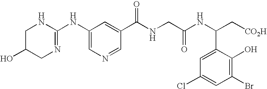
C1(NC2=NCC(O)CN2)=CN=CC(C(NCC(NC(C2=CC(Cl)=CC(Br)=C2O)C[CO2H])=O)=O)=C1
